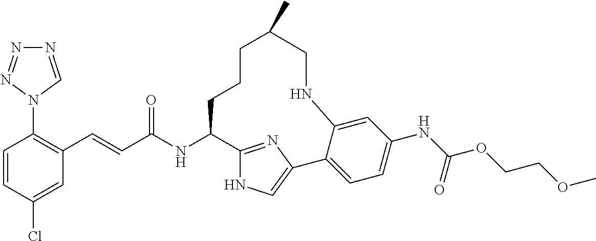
C1(N2C=NN=N2)=C(C=CC(NC2C3=NC(=CN3)C3=CC=C(NC(OCCOC)=O)C=C3NCC(C)CCC2)=O)C=C(Cl)C=C1
